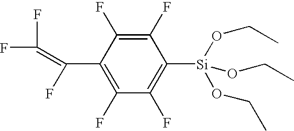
C1(F)=C(F)C(C(F)=C(F)F)=C(F)C(F)=C1[Si](OCC)(OCC)OCC
